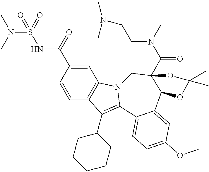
C12=C(C=CC(C(NS(N(C)C)(=O)=O)=O)=C1)C(C1CCCCC1)=C1N2CC2(C(N(C)CCN(C)C)=O)C(C3=CC(OC)=CC=C13)OC(C)(C)O2
